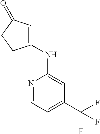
N1=CC=C(C(F)(F)F)C=C1NC1=CC(=O)CC1
